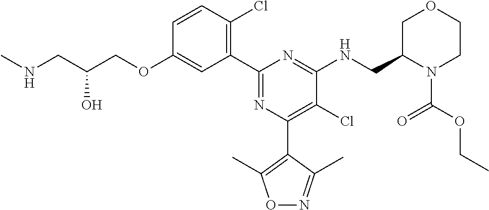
C1=CC(Cl)=C(C2=NC(C3=C(C)ON=C3C)=C(Cl)C(NCC3N(C(OCC)=O)CCOC3)=N2)C=C1OCC(CNC)O
